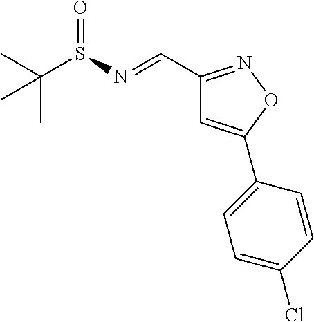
CC(S(N=CC1=NOC(C2=CC=C(Cl)C=C2)=C1)=O)(C)C
